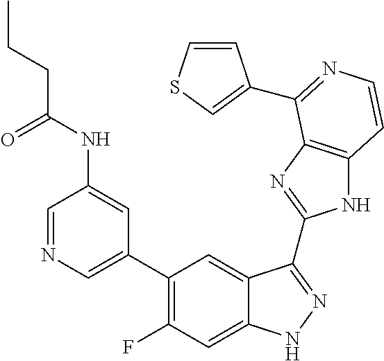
C1=C(C2=C(F)C=C3C(=C2)C(C2=NC4=C(N2)C=CN=C4C2=CSC=C2)=NN3)C=C(NC(CCC)=O)C=N1
